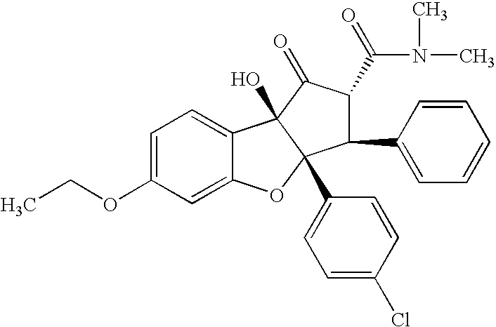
C1=C(OCC)C=C2C(=C1)C1(O)C(C3=CC=C(Cl)C=C3)(O2)C(C2=CC=CC=C2)C(C(=O)N(C)C)C1=O
